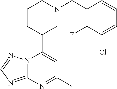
N12C(=NC=N1)N=C(C)C=C2C1CN(CC2=C(F)C(Cl)=CC=C2)CCC1
